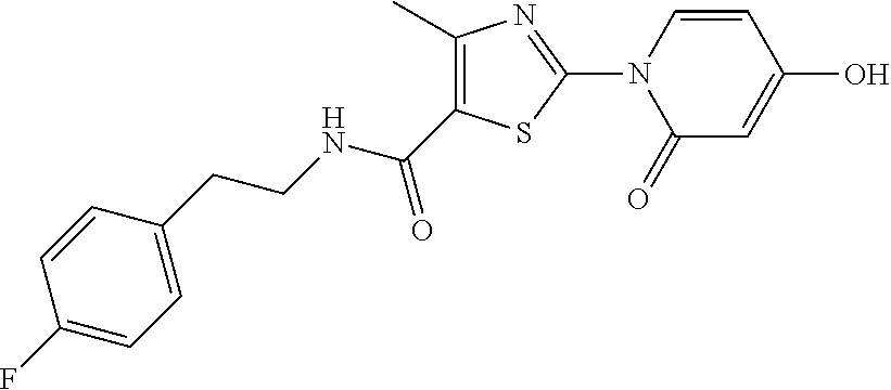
N(C(C1=C(C)N=C(N2C(=O)C=C(O)C=C2)S1)=O)CCC1=CC=C(F)C=C1
